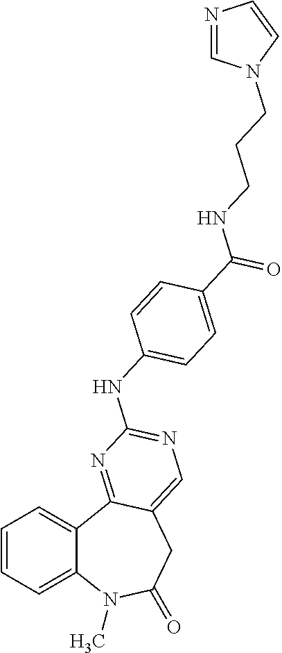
C1=CC=C2C(=C1)C1=NC(NC3=CC=C(C(=O)NCCCN4C=NC=C4)C=C3)=NC=C1CC(=O)N2C
